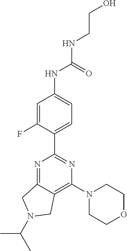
C1=C(F)C(C2=NC(N3CCOCC3)=C3C(=N2)CN(C(C)C)C3)=CC=C1NC(=O)NCCO
